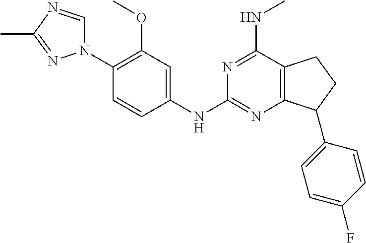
C1(NC2=NC3=C(C(NC)=N2)CCC3C2=CC=C(F)C=C2)=CC(OC)=C(N2C=NC(C)=N2)C=C1
